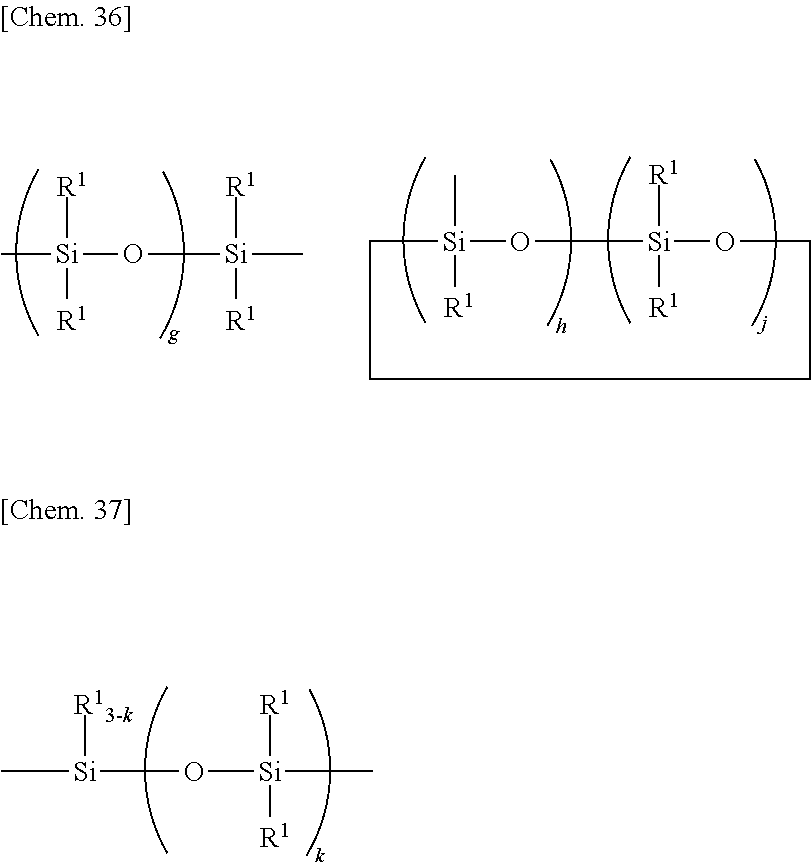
C1[Si](C)([R1])O[Si]([R1])([R1])OCCC1.C[Si](O[Si](C)([R1])[R1])([R1])[R1].C[Si](O[Si](C)([R1])[R1])[R13-k]
